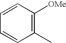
C1=CC([OMe])=C(C)C=C1
